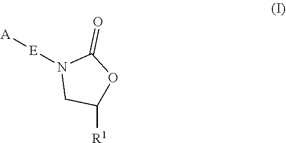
[R1]C1OC(=O)N([E][A])C1
